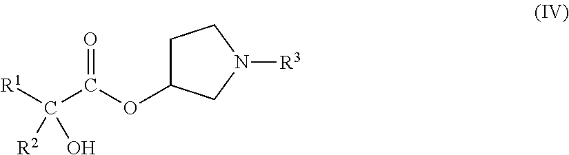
C1C(OC(C([R1])(O)[R2])=O)CN([R3])C1
